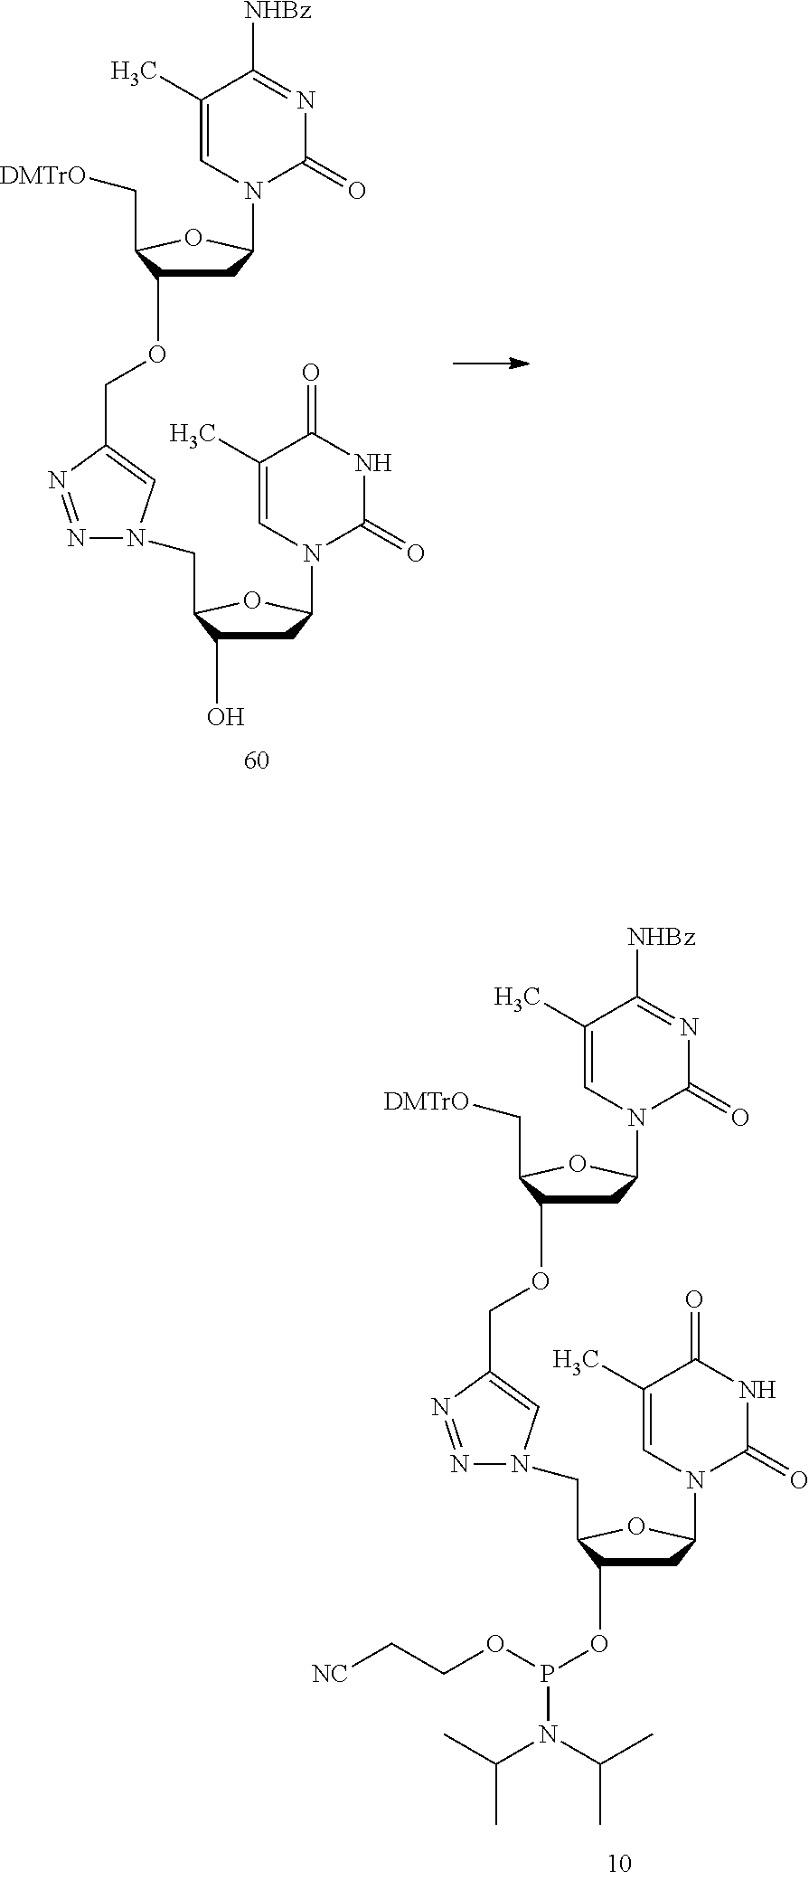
C1(C)=CN(C2CC(OP(OCC[NC])N(C(C)C)C(C)C)C(CN3N=NC(COC4CC(N5C=C(C)C([NHBz])=NC5=O)OC4C[DMTrO])=C3)O2)C(=O)NC1=O.C1(C)=CN(C2CC(O)C(CN3N=NC(COC4CC(N5C=C(C)C([NHBz])=NC5=O)OC4C[DMTrO])=C3)O2)C(=O)NC1=O
